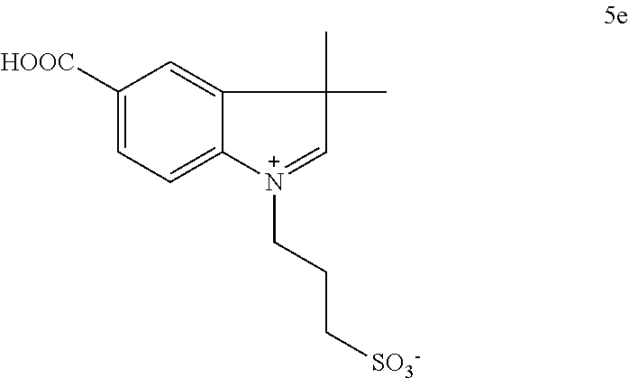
C1([HOOC])=CC=C2C(=C1)C(C)(C)C=[N+]2CCC[SO3-]
